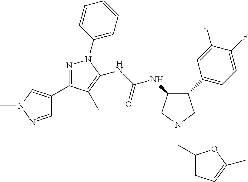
N(C(NC1C(C2=CC=C(F)C(F)=C2)CN(CC2=CC=C(C)O2)C1)=O)C1=C(C)C(C2=CN(C)N=C2)=NN1C1=CC=CC=C1
